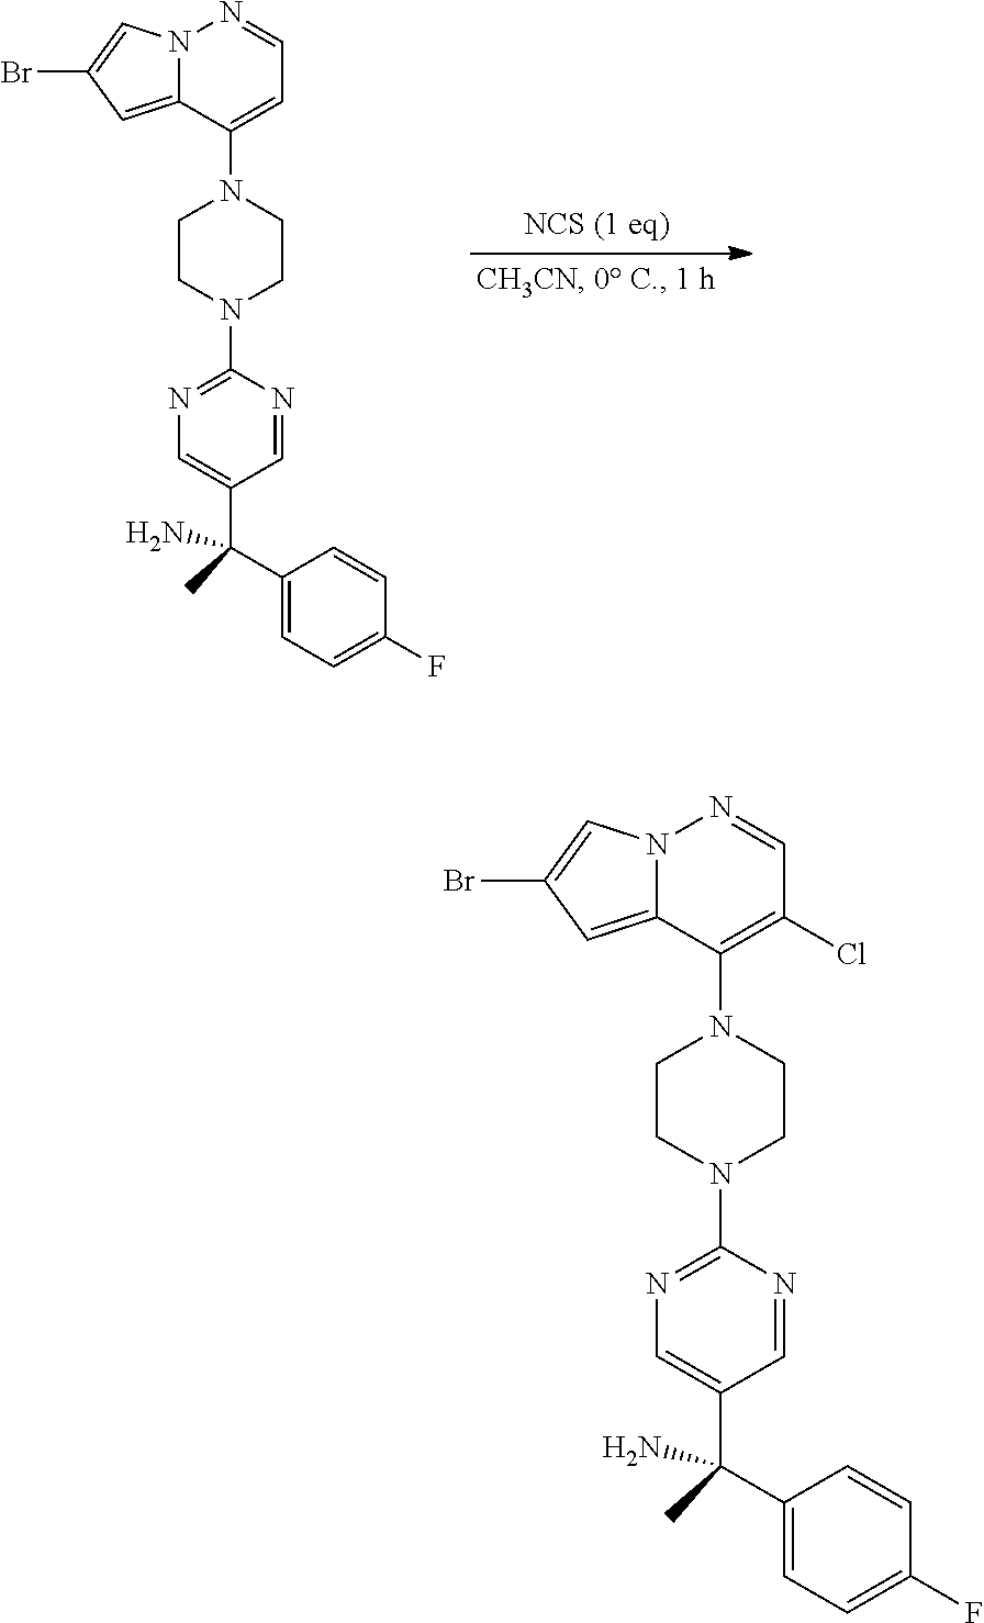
C1CN(C2=NC=C(C(C)(C3=CC=C(F)C=C3)N)C=N2)CCN1C1=C(Cl)C=NN2C1=CC(Br)=C2.C1CN(C2=NC=C(C(C)(C3=CC=C(F)C=C3)N)C=N2)CCN1C1=CC=NN2C1=CC(Br)=C2
